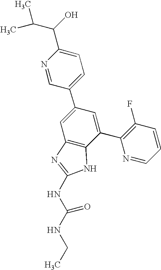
N1=CC(C2=CC3=C(C(C4=C(F)C=CC=N4)=C2)NC(NC(NCC)=O)=N3)=CC=C1C(C(C)C)O
